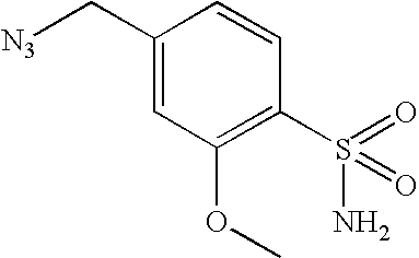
C1=CC(S(=O)(N)=O)=C(OC)C=C1C[N3]
